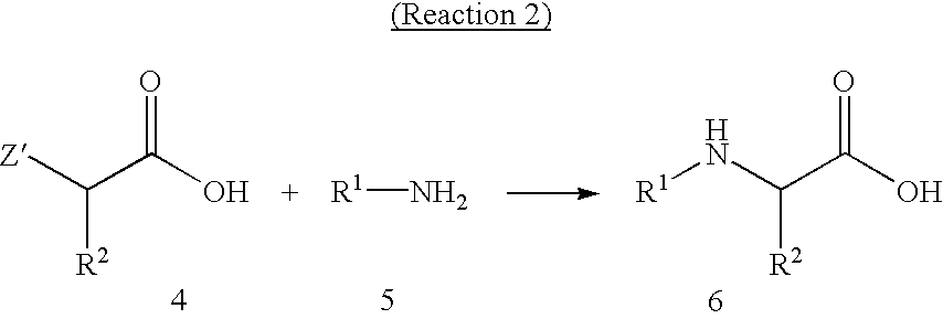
[Z]C(C(O)=O)[R2].[R1]N.[R1]NC(C(O)=O)[R2]
